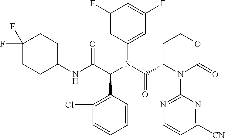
C1(F)=CC(F)=CC(N(C(=O)C2N(C3=NC=CC([CN])=N3)C(=O)OCC2)C(C(NC2CCC(F)(F)CC2)=O)C2=C(Cl)C=CC=C2)=C1
